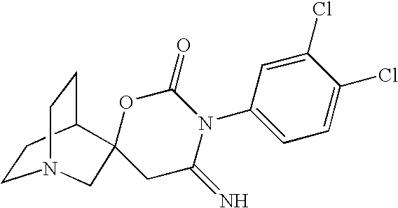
C1CC2CCN1CC21CC(=N)N(C2=CC=C(Cl)C(Cl)=C2)C(=O)O1
